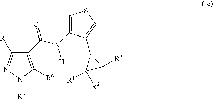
C(N([H])C1=CSC=C1C1C([R1])([R2])C1[R3])(=O)C1=C([R6])N([R5])N=C1[R4]
